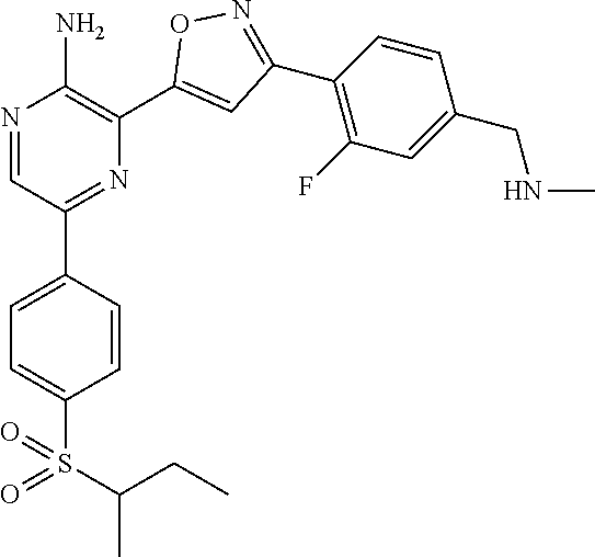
N1=CC(C2=CC=C(S(=O)(C(C)CC)=O)C=C2)=NC(C2=CC(C3=C(F)C=C(CNC)C=C3)=NO2)=C1N
